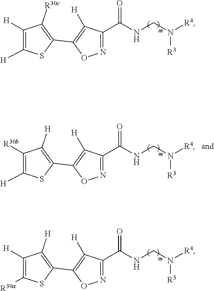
N1=C(C(NCN([R4])[R3])=O)C([H])=C(C2=C([R30c])C([H])=C([H])S2)O1.N1=C(C(NCN([R4])[R3])=O)C([H])=C(C2=C([H])C([H])=C([R30a])S2)O1.N1=C(C(NCN([R4])[R3])=O)C([H])=C(C2=C([H])C([R30b])=C([H])S2)O1
